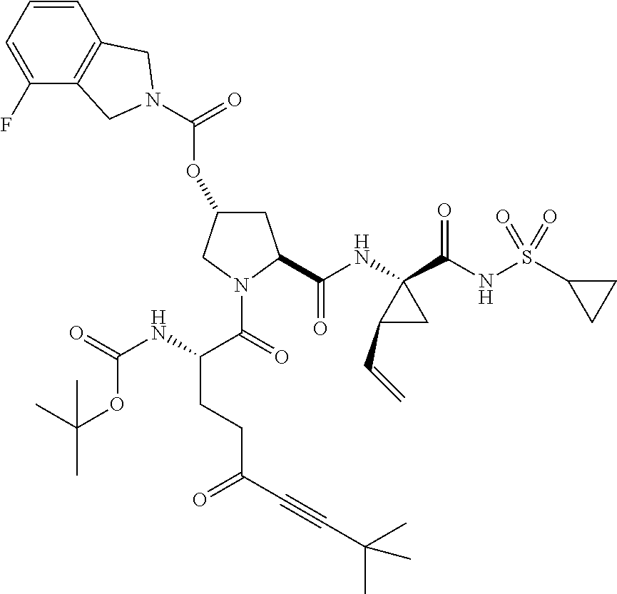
O(C1CC(C(NC2(C(NS(C3CC3)(=O)=O)=O)C(C=C)C2)=O)N(C(=O)C(NC(=O)OC(C)(C)C)CCC(C#CC(C)(C)C)=O)C1)C(=O)N1CC2=C(C=CC=C2F)C1
